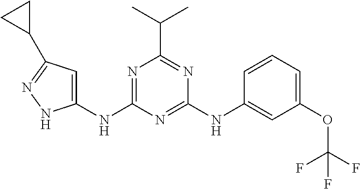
C1(C2CC2)=NNC(NC2=NC(C(C)C)=NC(NC3=CC(OC(F)(F)F)=CC=C3)=N2)=C1
